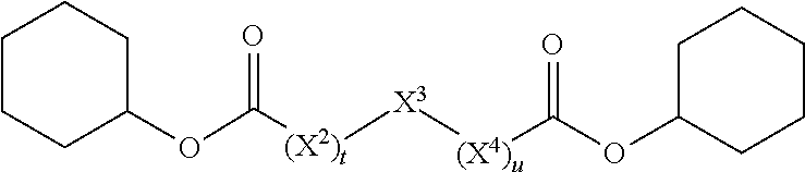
C1CCC(OC([(X2)t][X3][(X4)u]C(=O)OC2CCCCC2)=O)CC1
